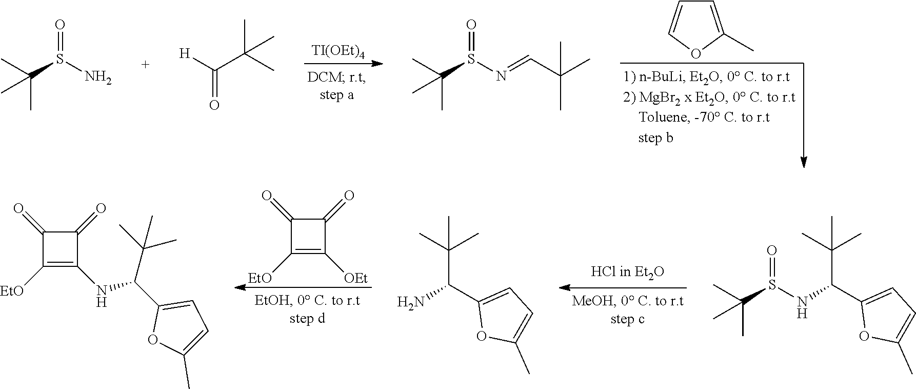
[TI(OEt)4].C1=C(C)OC=C1.O=S(N)C(C)(C)C.O=C([H])C(C)(C)C.O=S(C(C)(C)C)N=CC(C)(C)C.C1([EtO])=C([OEt])C(=O)C1=O.O=S(C(C)(C)C)NC(C1=CC=C(C)O1)C(C)(C)C.C(N)(C1=CC=C(C)O1)C(C)(C)C.C1([EtO])=C(NC(C2=CC=C(C)O2)C(C)(C)C)C(=O)C1=O
